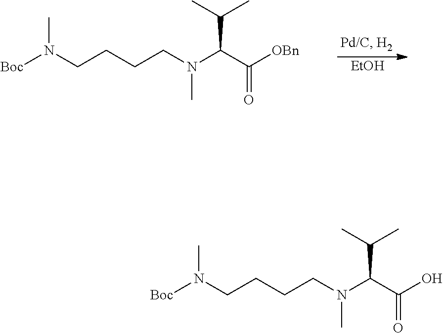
[Boc]N(CCCCN(C(C([OBn])=O)C(C)C)C)C.[EtOH].[Boc]N(CCCCN(C(C(O)=O)C(C)C)C)C
